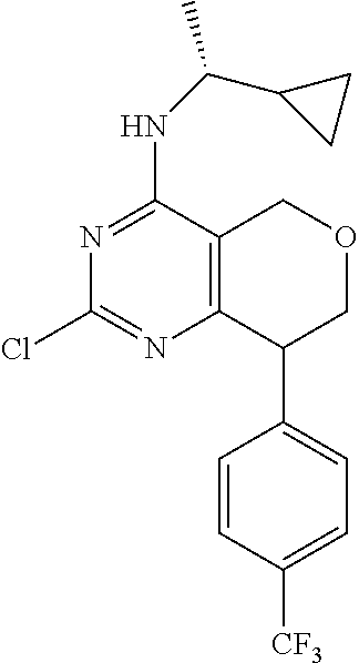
N1=C(NC(C2CC2)C)C2=C(N=C1Cl)C(C1=CC=C([CF3])C=C1)COC2
